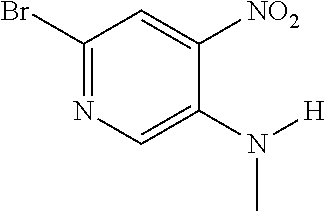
C1(Br)=NC=C(N([H])C)C([NO2])=C1
